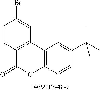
C12=C(C=C(Br)C=C1)C1=C(OC2=O)C=CC(C(C)(C)C)=C1
